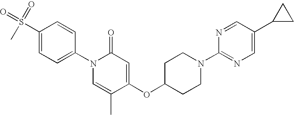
C1(S(=O)(C)=O)=CC=C(N2C=C(C)C(OC3CCN(C4=NC=C(C5CC5)C=N4)CC3)=CC2=O)C=C1
